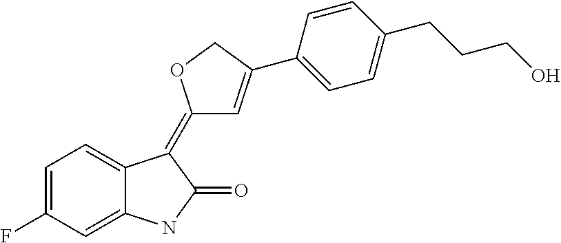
C1=C(F)C=C2C(=C1)C(=C1C=C(C3=CC=C(CCCO)C=C3)CO1)C(=O)N2
